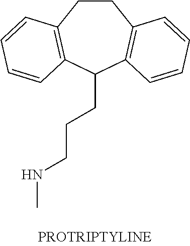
C1CC2=C(C(CCCNC)C3=C1C=CC=C3)C=CC=C2
